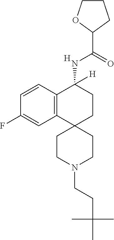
C12=C(C=CC(F)=C1)C(NC(C1CCCO1)=O)([H])CCC21CCN(CCC(C)(C)C)CC1.[H]
